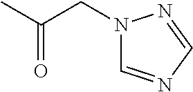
N1(CC(C)=O)C=NC=N1
